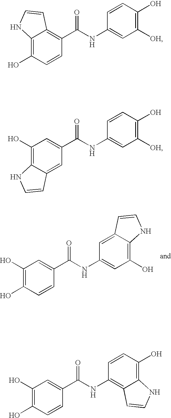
C1(O)=C(O)C=CC(C(NC2=CC(O)=C3C(=C2)C=CN3)=O)=C1.C12=C(O)C=CC(C(NC3=CC([OH])=C(O)C=C3)=O)=C1C=CN2.C1(O)=C2C(=CC(C(NC3=CC([OH])=C(O)C=C3)=O)=C1)C=CN2.C1(O)=C(O)C=CC(C(NC2=C3C(=C(O)C=C2)NC=C3)=O)=C1
